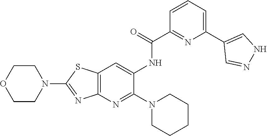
C12=C(N=C(N3CCCCC3)C(NC(C3=NC(C4=CNN=C4)=CC=C3)=O)=C1)N=C(N1CCOCC1)S2
